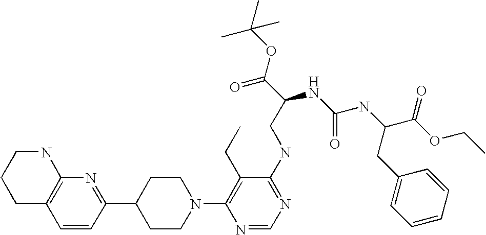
C1=CC(C2CCN(C3=C(CC)C(NCC(NC(NC(CC4=CC=CC=C4)C(OCC)=O)=O)C(=O)OC(C)(C)C)=NC=N3)CC2)=NC2=C1CCCN2
